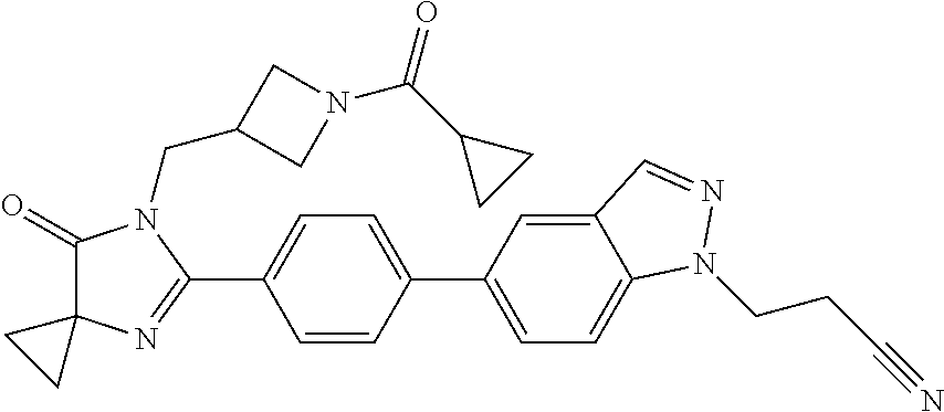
C1(=O)C2(N=C(C3=CC=C(C4=CC=C5C(=C4)C=NN5CCC#N)C=C3)N1CC1CN(C(C3CC3)=O)C1)CC2
